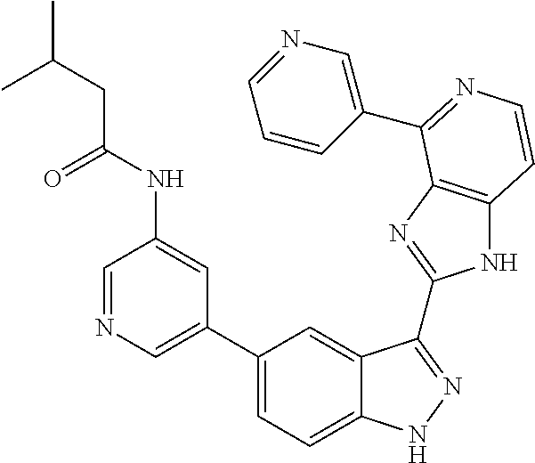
C1(C2=CN=CC(NC(=O)CC(C)C)=C2)=CC=C2C(=C1)C(C1=NC3=C(N1)C=CN=C3C1=CN=CC=C1)=NN2
